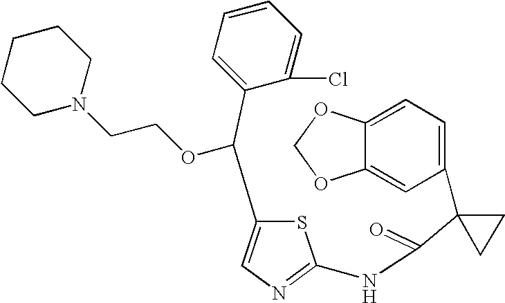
C1=C2C(=CC(C3(C(=O)NC4=NC=C(C(C5=CC=CC=C5Cl)OCCN5CCCCC5)S4)CC3)=C1)OCO2
